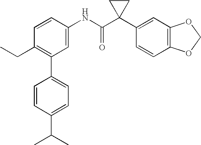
C1=CC(NC(C2(C3=CC4=C(C=C3)OCO4)CC2)=O)=CC(C2=CC=C(C(C)C)C=C2)=C1CC
